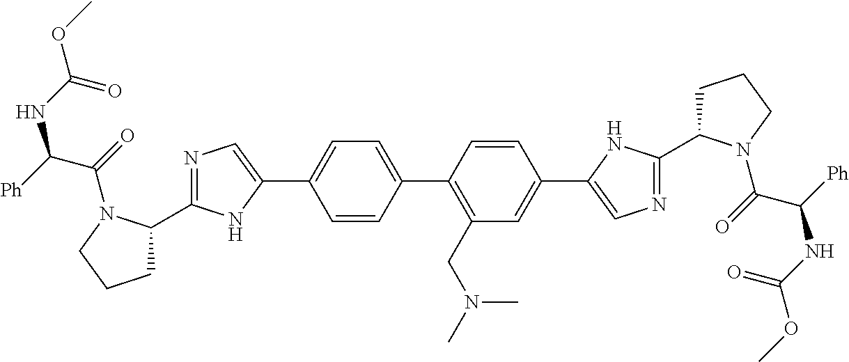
C1C(C2=NC=C(C3=CC=C(C4=C(CN(C)C)C=C(C5=CN=C(C6CCCN6C(=O)C([Ph])NC(OC)=O)N5)C=C4)C=C3)N2)N(C(=O)C([Ph])NC(OC)=O)CC1
